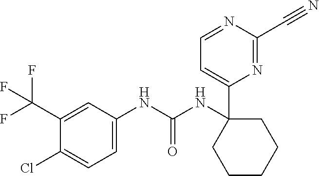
C1=C(C(F)(F)F)C(Cl)=CC=C1NC(NC1(C2=CC=NC(C#N)=N2)CCCCC1)=O
